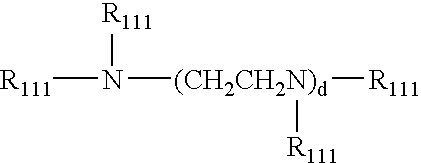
[R111]N([R111])[(CH2CH2N)d]([R111])[R111]
